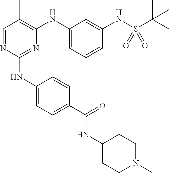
C(=O)(NC1CCN(C)CC1)C1=CC=C(NC2=NC(NC3=CC=CC(NS(C(C)(C)C)(=O)=O)=C3)=C(C)C=N2)C=C1
